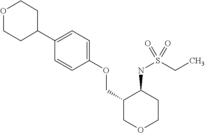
C1(C2=CC=C(OCC3COCCC3NS(CC)(=O)=O)C=C2)CCOCC1
